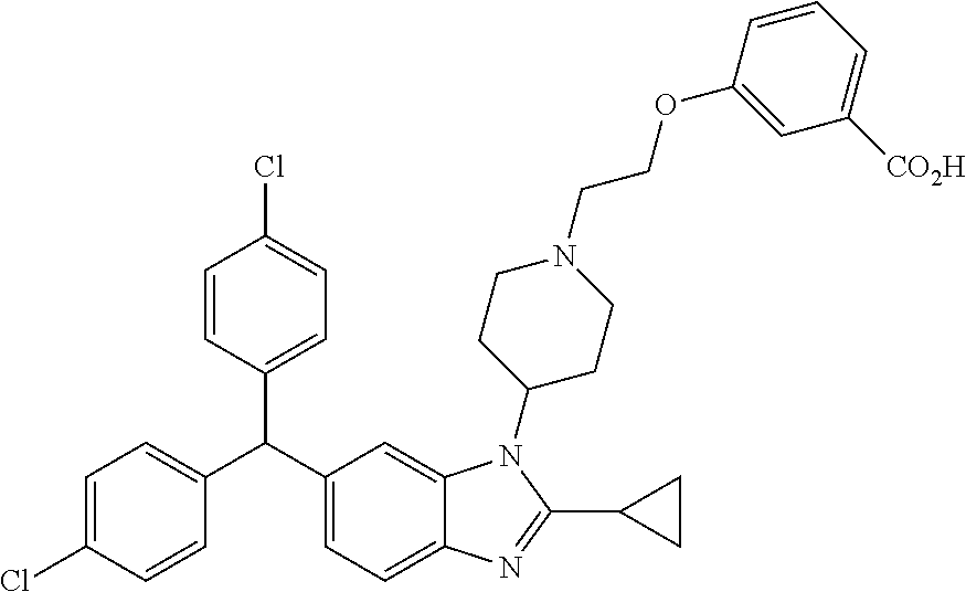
C1=C(Cl)C=CC(C(C2=CC=C3C(=C2)N(C2CCN(CCOC4=CC([CO2H])=CC=C4)CC2)C(C2CC2)=N3)C2=CC=C(Cl)C=C2)=C1
